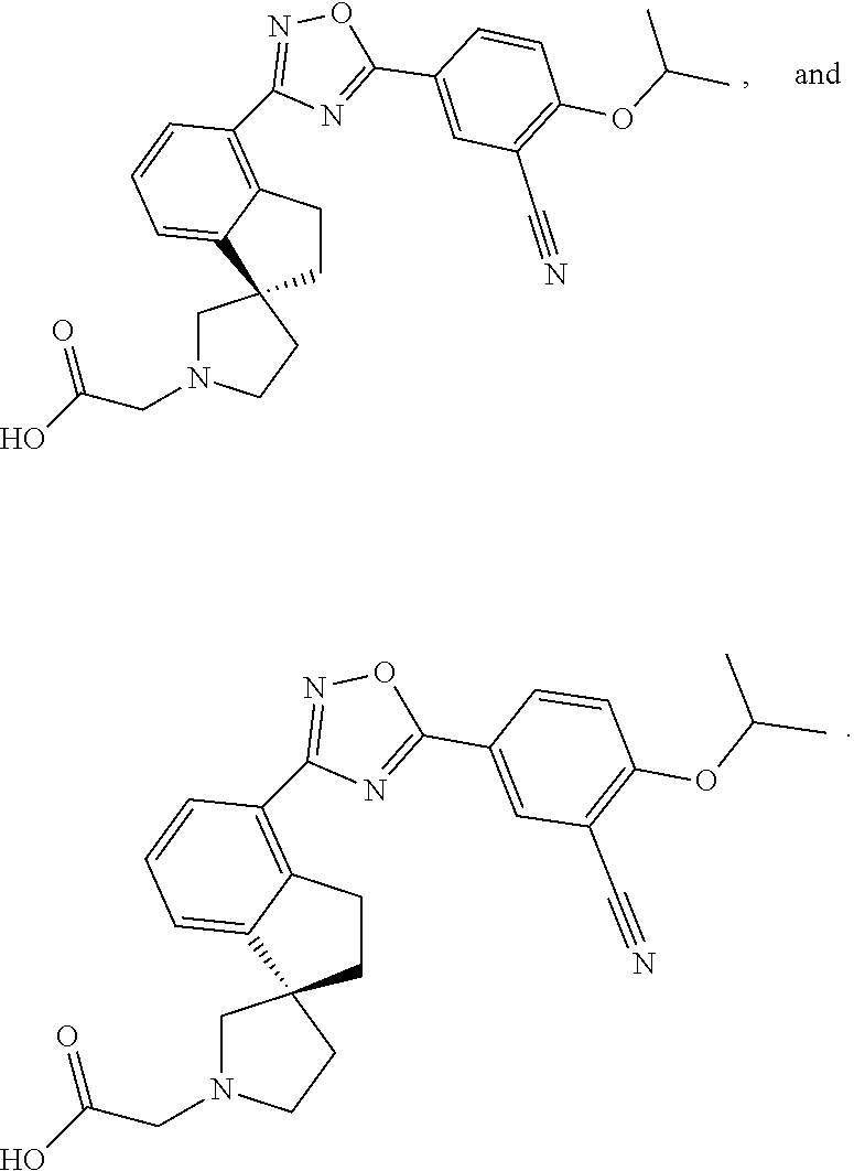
C1CC2=C(C3=NOC(C4=CC(C#N)=C(OC(C)C)C=C4)=N3)C=CC=C2C12CN(CC(O)=O)CC2.C1CC2=C(C3=NOC(C4=CC(C#N)=C(OC(C)C)C=C4)=N3)C=CC=C2C12CN(CC(O)=O)CC2
